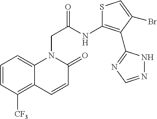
C12=CC=CC([CF3])=C1C=CC(=O)N2CC(NC1=C(C2=NC=NN2)C(Br)=CS1)=O
